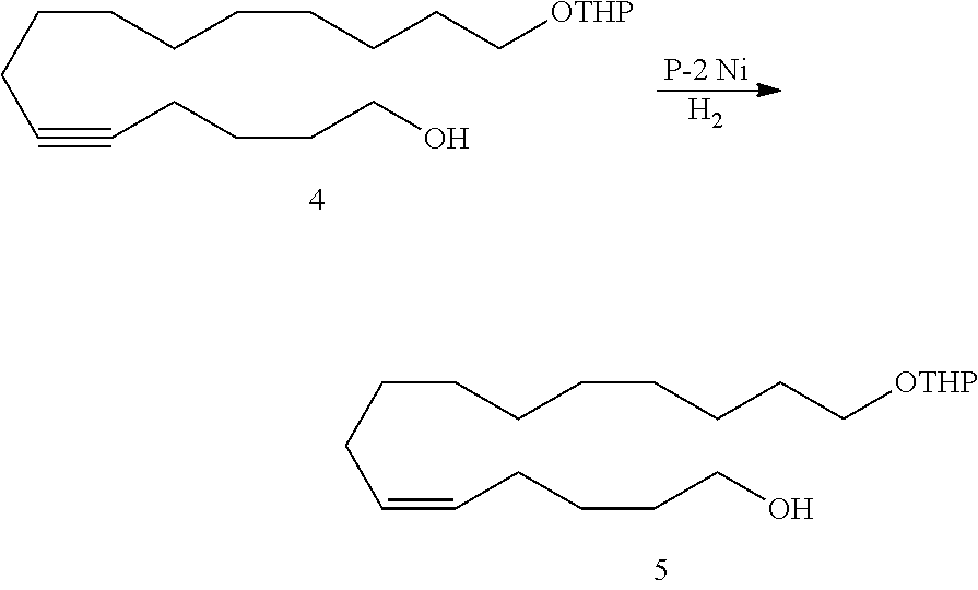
C(CCC=CCCCCO)CCCCCC[OTHP].C(CCC#CCCCCO)CCCCCC[OTHP].[P-2 Ni].[H2]
